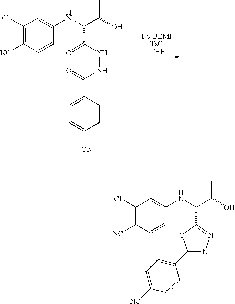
C1(Cl)=C([NC])C=CC(NC(C(O)C)C(NNC(C2=CC=C([CN])C=C2)=O)=O)=C1.C1(Cl)=C([NC])C=CC(NC(C(O)C)C2=NN=C(C3=CC=C([NC])C=C3)O2)=C1
